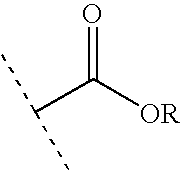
O=C(C(C)C)[OR]
